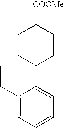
C1CC(C2=CC=CC=C2CC)CCC1[COOMe]
